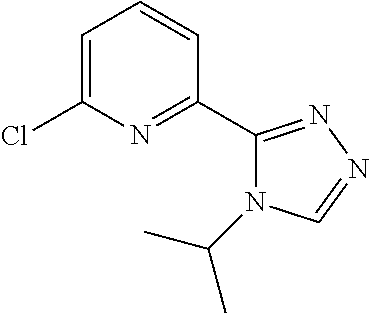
C1(C2=NN=CN2C(C)C)=NC(Cl)=CC=C1
